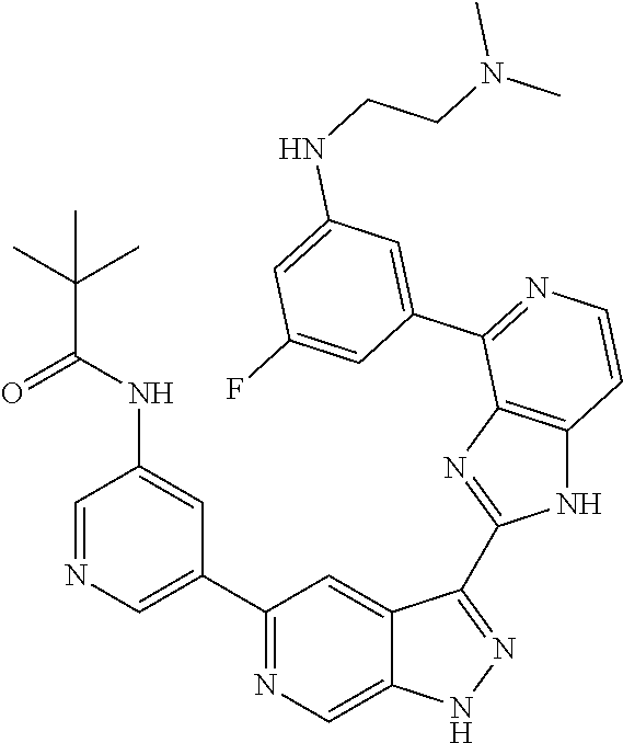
C1=NC=C(C2=NC=C3C(=C2)C(C2=NC4=C(N2)C=CN=C4C2=CC(NCCN(C)C)=CC(F)=C2)=NN3)C=C1NC(C(C)(C)C)=O
